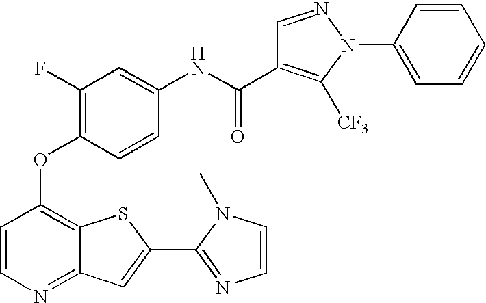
C1=CN=C2C(=C1OC1=C(F)C=C(NC(C3=C([CF3])N(C4=CC=CC=C4)N=C3)=O)C=C1)SC(C1=NC=CN1C)=C2
